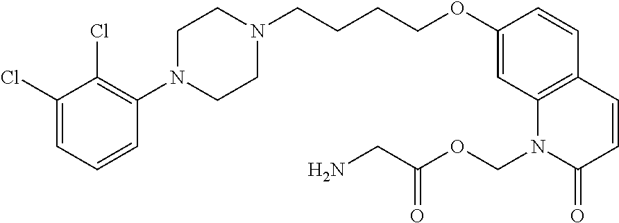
C1(Cl)=CC=CC(N2CCN(CCCCOC3=CC4=C(C=C3)C=CC(=O)N4COC(CN)=O)CC2)=C1Cl
